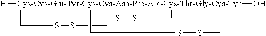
[H][Cys-Cys-Glu-Tyr-Cys-Cys-Asp-Pro-Ala-Cys-Thr-Gly-Cys-Tyr]123(O)(CSSC1)(CSSC2)CSSC3
